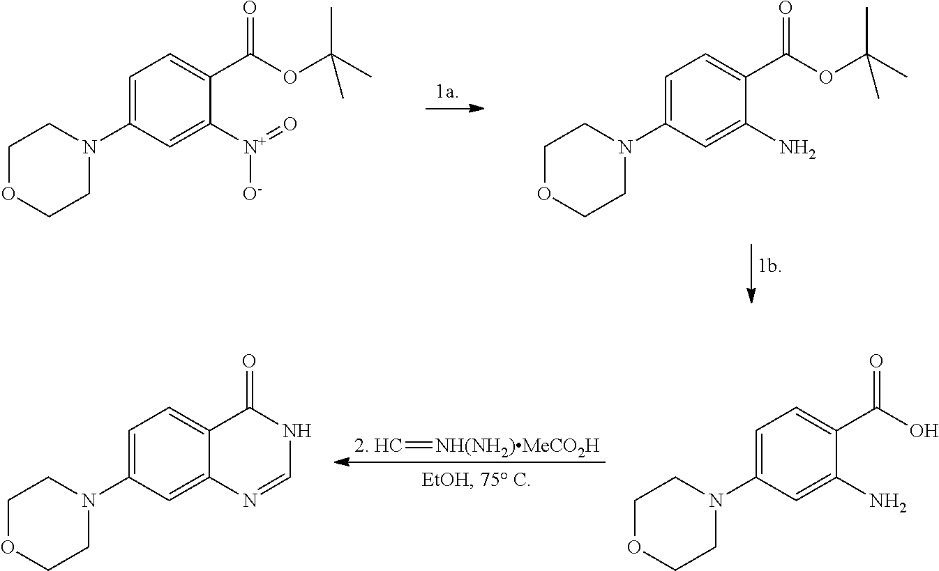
C1OCCN(C2=CC=C(C(OC(C)(C)C)=O)C(N)=C2)C1.C1OCCN(C2=CC=C(C(OC(C)(C)C)=O)C([N+](=O)[O-])=C2)C1.[2. HC]=[NH(NH2)MeCO2H].C1OCCN(C2=CC=C(C(O)=O)C(N)=C2)C1.C1OCCN(C2=CC=C3C(=C2)N=CNC3=O)C1
